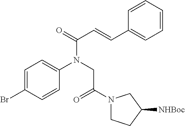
C1(Br)=CC=C(N(CC(N2CCC([NHBoc])C2)=O)C(C=CC2=CC=CC=C2)=O)C=C1
